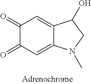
C1(=O)C(=O)C=C2C(=C1)C(O)CN2C
